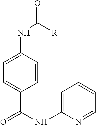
C1=C(C(NC2=CC=CC=N2)=O)C=CC(NC(=O)[R])=C1
